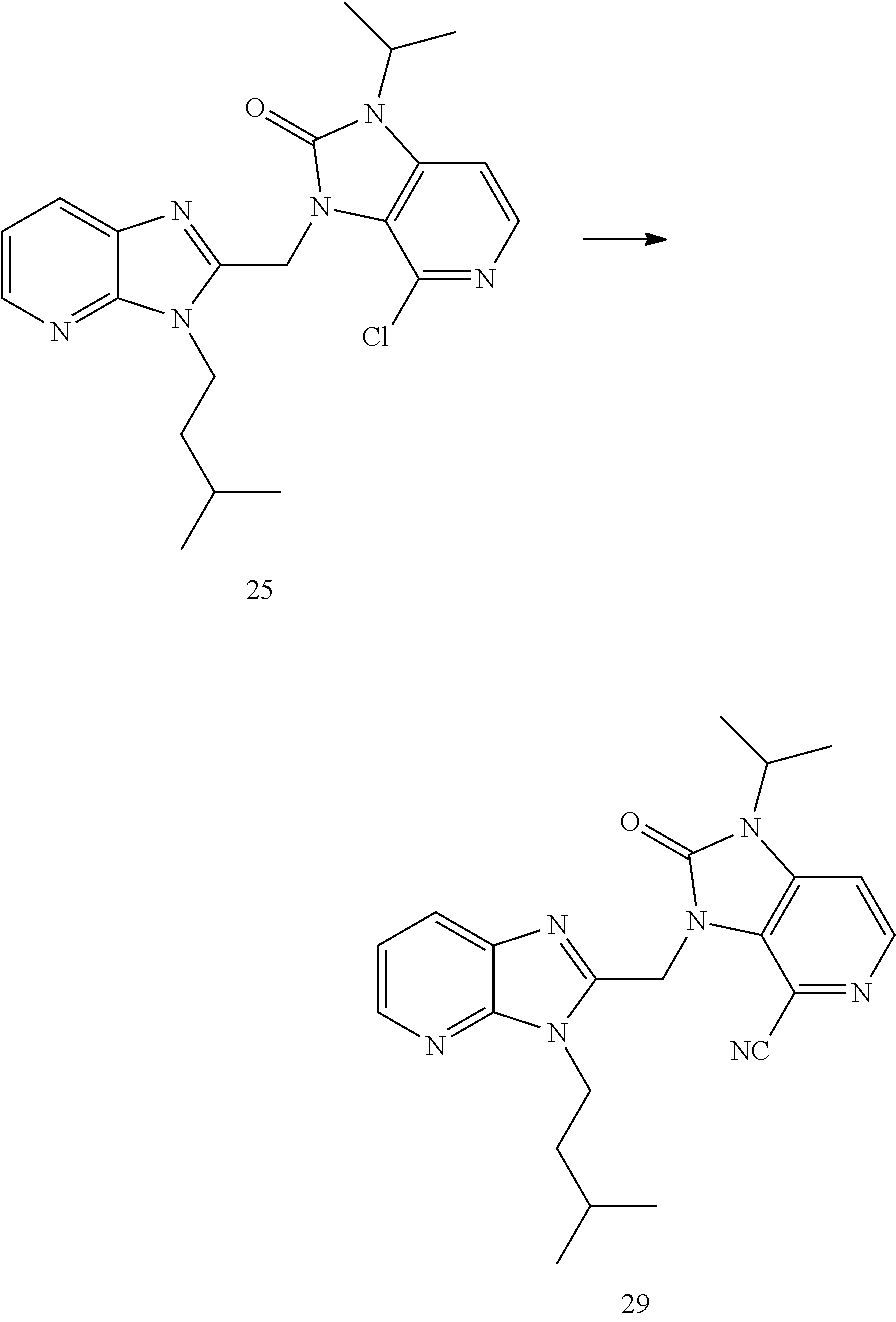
C1=CN=C2C(=C1)N=C(CN1C3=C(C=CN=C3Cl)N(C(C)C)C1=O)N2CCC(C)C.C1=CN=C2C(=C1)N=C(CN1C3=C(C=CN=C3[NC])N(C(C)C)C1=O)N2CCC(C)C
